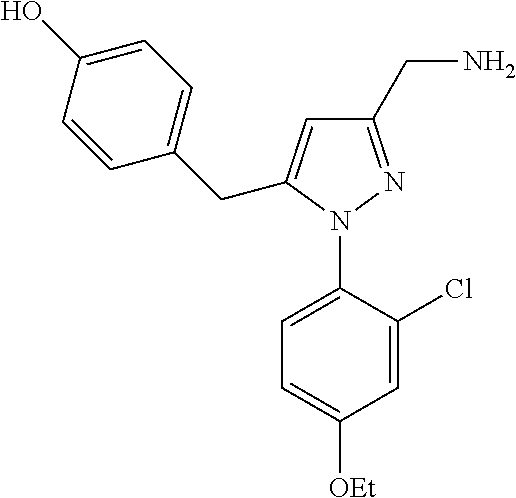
C1=C(N2N=C(CN)C=C2CC2=CC=C(O)C=C2)C(Cl)=CC([OEt])=C1
